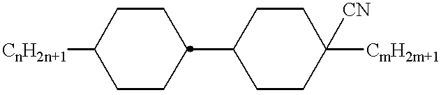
[CnH2n+1]C1CCC(C2CCC([CmH2m+1])([CN])CC2)CC1
